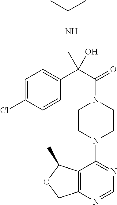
C12=C(N=CN=C1N1CCN(C(C(C3=CC=C(Cl)C=C3)(CNC(C)C)O)=O)CC1)COC2C
